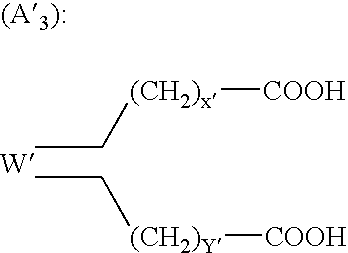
CC[(CH2)x][COOH].[W].CC[(CH2)Y][COOH]
